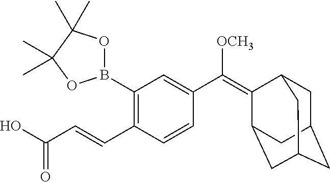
C1C2CC3CC(C(=C(C4=CC(B5OC(C)(C)C(C)(C)O5)=C(C=CC(O)=O)C=C4)[OCH3])C1C3)C2
